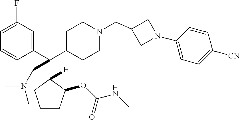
C1=C(F)C=C(C(C2CCN(CC3CN(C4=CC=C([CN])C=C4)C3)CC2)(C2([H])C(OC(NC)=O)CCC2)CN(C)C)C=C1
